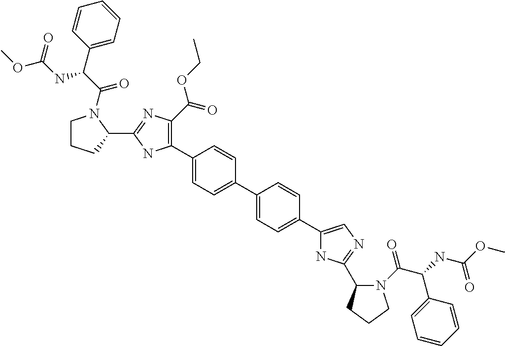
C1(C2=C(C(=O)OCC)N=C(C3CCCN3C(C(C3=CC=CC=C3)NC(OC)=O)=O)N2)=CC=C(C2=CC=C(C3=CN=C(C4N(C(=O)C(C5=CC=CC=C5)NC(OC)=O)CCC4)N3)C=C2)C=C1
